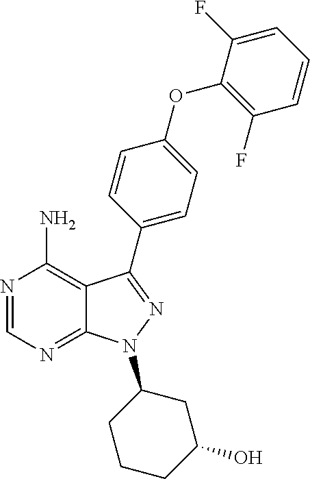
C12=C(N)N=CN=C1N(C1CCCC(O)C1)N=C2C1=CC=C(OC2=C(F)C=CC=C2F)C=C1
